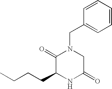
C1=CC=CC(CN2C(=O)C(CCCC)NC(=O)C2)=C1
